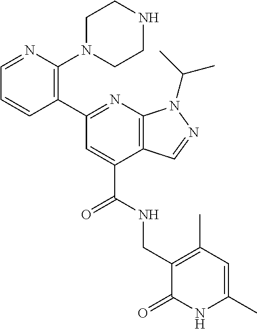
C12=C(N=C(C3=C(N4CCNCC4)N=CC=C3)C=C1C(=O)NCC1=C(C)C=C(C)NC1=O)N(C(C)C)N=C2
